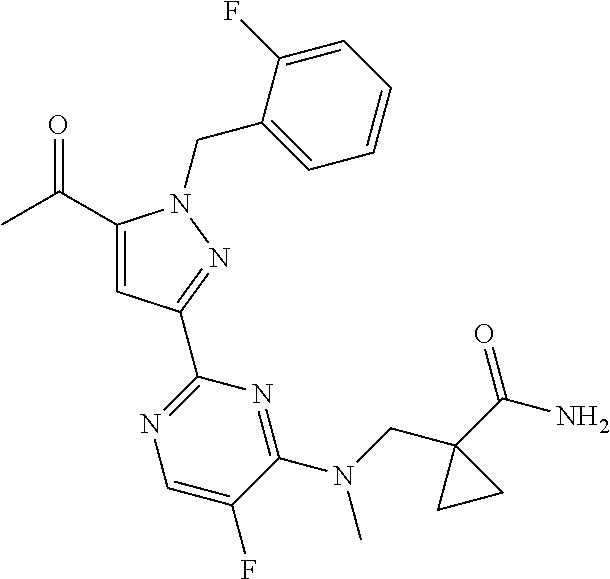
CC(=O)C1=CC(C2=NC=C(F)C(N(C)CC3(C(=O)N)CC3)=N2)=NN1CC1=CC=CC=C1F
